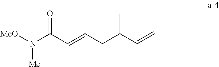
[MeO]N(C(C=CCC(C=C)C)=O)[Me]
